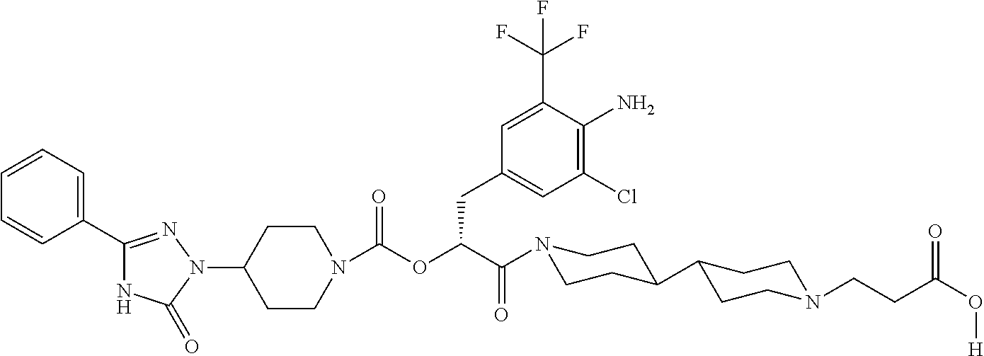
C1(N2C(=O)NC(C3=CC=CC=C3)=N2)CCN(C(OC(CC2=CC(Cl)=C(N)C(C(F)(F)F)=C2)C(=O)N2CCC(C3CCN(CCC(O[H])=O)CC3)CC2)=O)CC1
